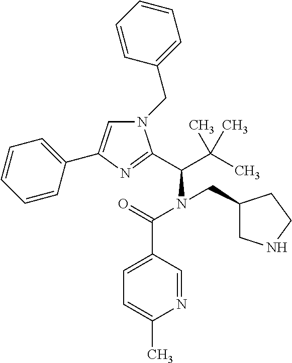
N1(CC2=CC=CC=C2)C=C(C2=CC=CC=C2)N=C1C(N(C(=O)C1=CC=C(C)N=C1)CC1CNCC1)C(C)(C)C
